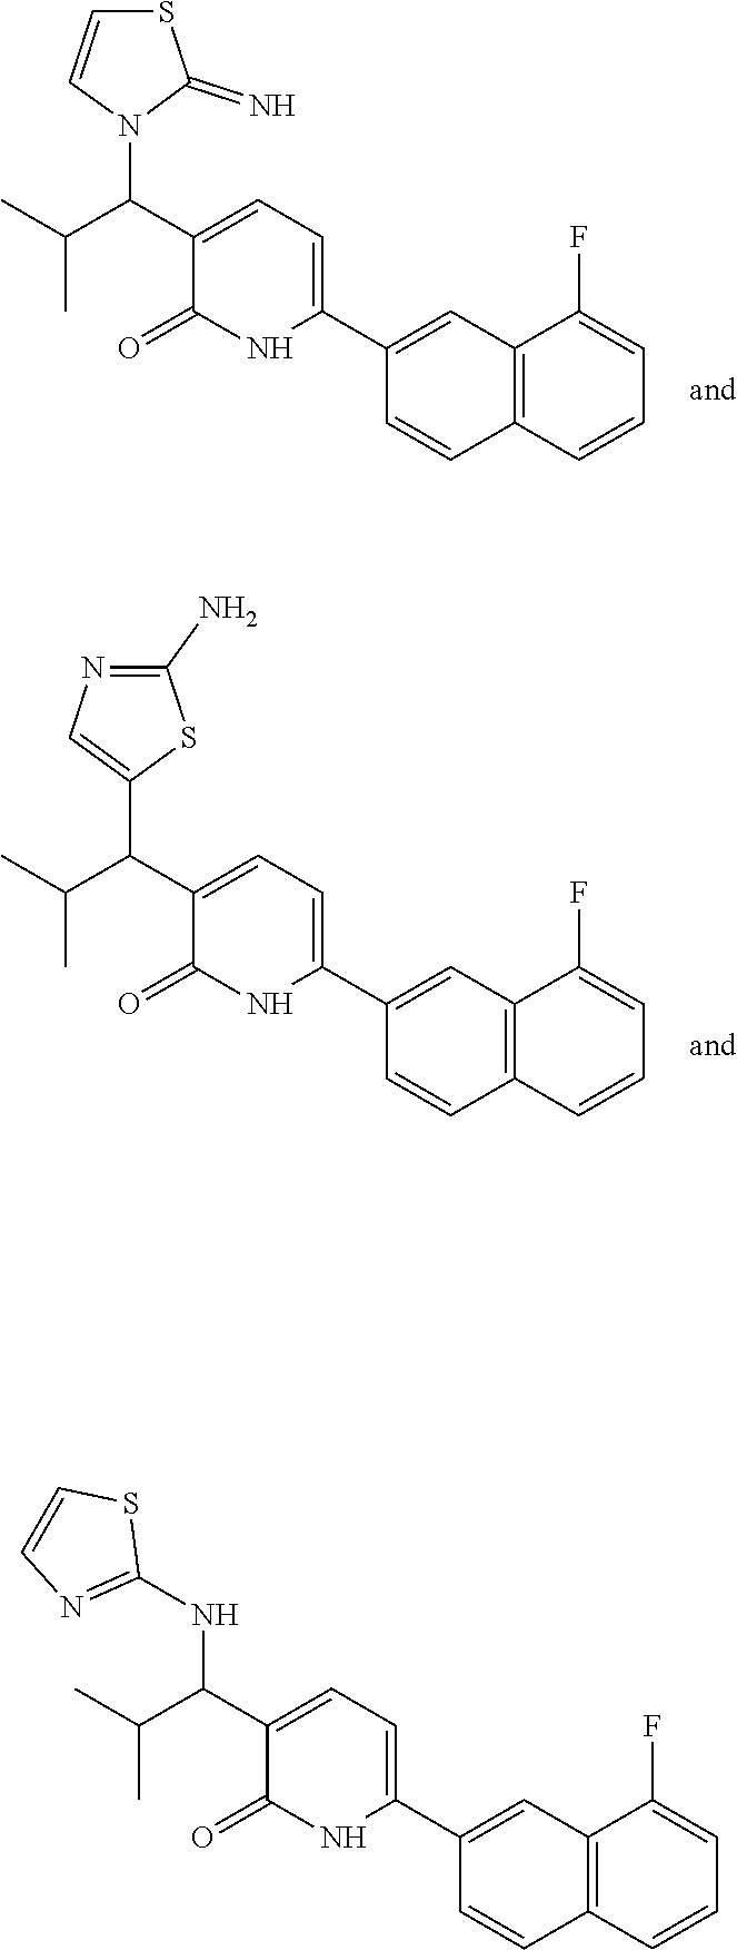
C1(C2=CC=C(C(C(C)C)N3C(=N)SC=C3)C(=O)N2)=CC2=C(C=C1)C=CC=C2F.C1(C2=CC=C(C(C(C)C)C3=CN=C(N)S3)C(=O)N2)=CC2=C(C=C1)C=CC=C2F.C1(C2=CC=C(C(C(C)C)NC3=NC=CS3)C(=O)N2)=CC2=C(C=C1)C=CC=C2F
